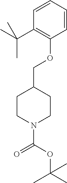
C1CN(C(=O)OC(C)(C)C)CCC1COC1=C(C(C)(C)C)C=CC=C1
